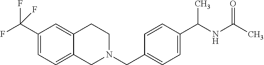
C1(C(F)(F)F)=CC=C2C(=C1)CCN(CC1=CC=C(C(NC(C)=O)C)C=C1)C2
